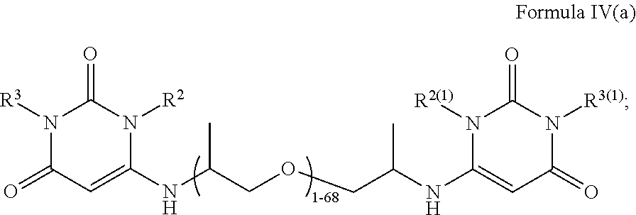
N1([R3])C(=O)C=C(NC(COCC(NC2=CC(=O)N([R3(1)])C(=O)N2[R2(1)])C)C)N([R2])C1=O
